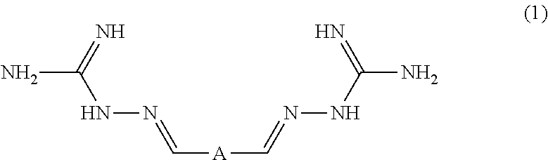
NC(=N)NN=C[A]C=NNC(N)=N
